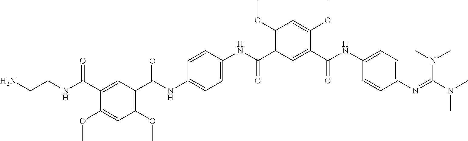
C1(C(NC2=CC=C(N=C(N(C)C)N(C)C)C=C2)=O)=CC(C(NC2=CC=C(NC(C3=C(OC)C=C(OC)C(C(NCCN)=O)=C3)=O)C=C2)=O)=C(OC)C=C1OC
